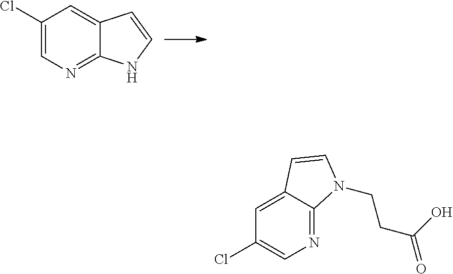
C1(Cl)=CN=C2C(=C1)C=CN2.C1=C2C(=NC=C1Cl)N(CCC(O)=O)C=C2
